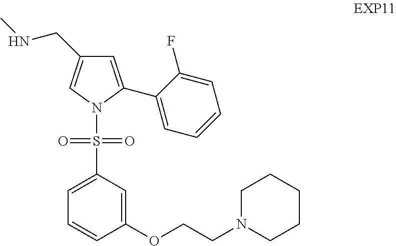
C1=C(C2=CC=CC=C2F)N(S(C2=CC=CC(OCCN3CCCCC3)=C2)(=O)=O)C=C1CNC
